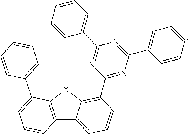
C12=C([X]C3=C(C4=NC(C5=CC=CC=C5)=NC(C5=CC=CC=C5)=N4)C=CC=C13)C(C1=CC=CC=C1)=CC=C2
